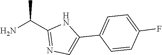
NC(C1=NC=C(C2=CC=C(F)C=C2)N1)C
